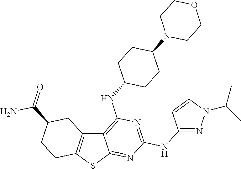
C12=C(SC3=NC(NC4=NN(C(C)C)C=C4)=NC(NC4CCC(N5CCOCC5)CC4)=C13)CCC(C(=O)N)C2
